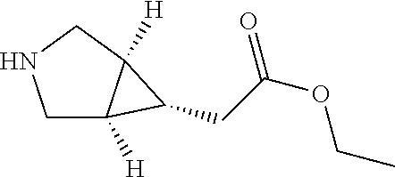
C1C2([H])C([H])(CN1)C2CC(OCC)=O
